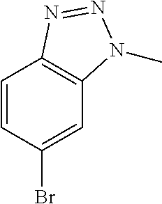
C1=CC(Br)=CC2=C1N=NN2C
